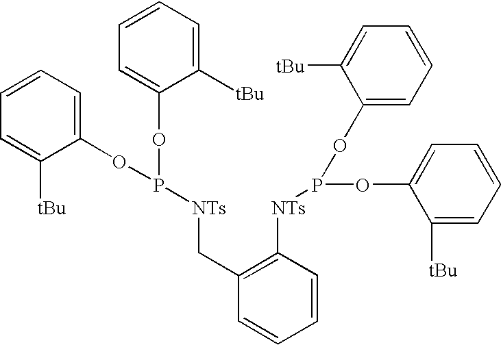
C1=CC=C(OP(OC2=CC=CC=C2[tBu])[NTs]CC2=C([NTs]P(OC3=CC=CC=C3[tBu])OC3=CC=CC=C3[tBu])C=CC=C2)C([tBu])=C1
